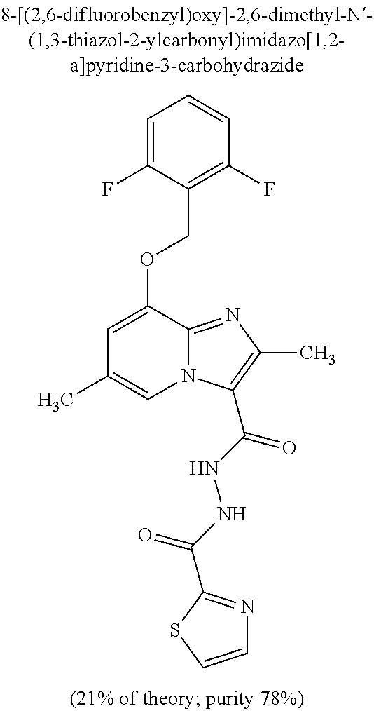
C1=C(F)C(COC2=CC(C)=CN3C2=NC(C)=C3C(NNC(=O)C2=NC=CS2)=O)=C(F)C=C1
